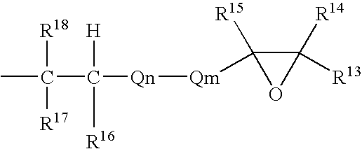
CC([R18])([R17])C([H])([Qn][Qm]C1([R15])C([R13])([R14])O1)[R16]
